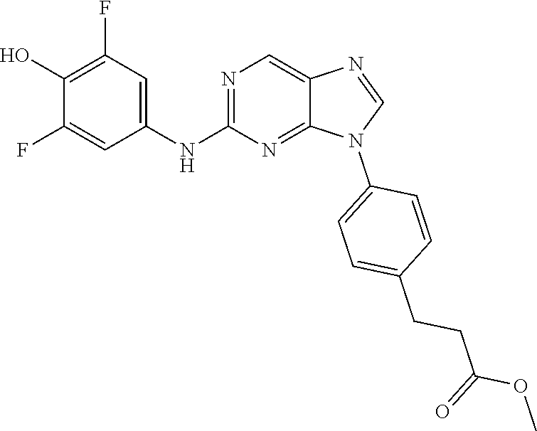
C1(O)=C(F)C=C(NC2=NC=C3C(=N2)N(C2=CC=C(CCC(=O)OC)C=C2)C=N3)C=C1F
